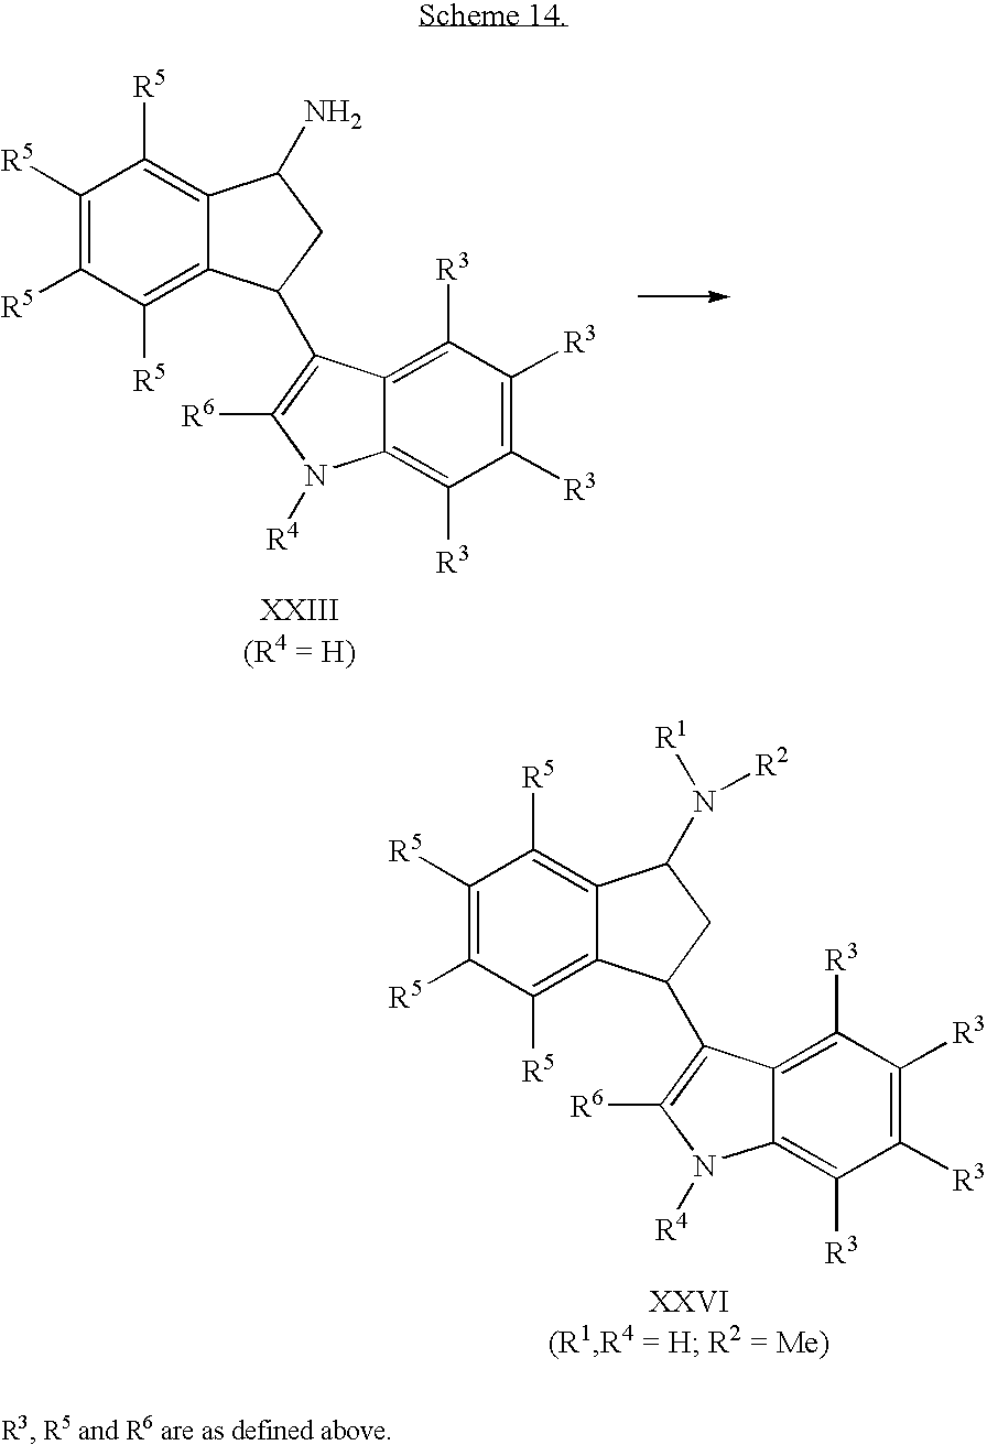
C1([R3])=C([R3])C([R3])=C2C(=C1[R3])C(C1C3=C([R5])C([R5])=C([R5])C([R5])=C3C(N([R1])[R2])C1)=C([R6])N2[R4].C1([R3])=C([R3])C([R3])=C2C(=C1[R3])C(C1C3=C([R5])C([R5])=C([R5])C([R5])=C3C(N)C1)=C([R6])N2[R4]
